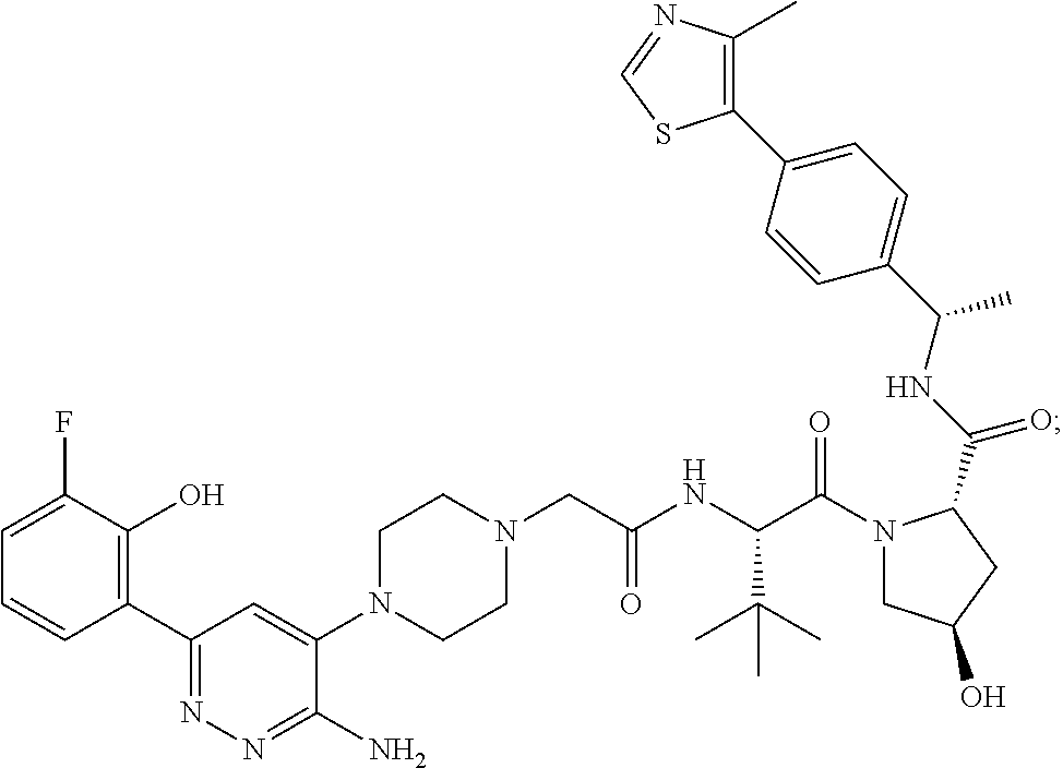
N1(CC(NC(C(N2CC(O)CC2C(NC(C2=CC=C(C3=C(C)N=CS3)C=C2)C)=O)=O)C(C)(C)C)=O)CCN(C2=CC(C3=C(O)C(F)=CC=C3)=NN=C2N)CC1
